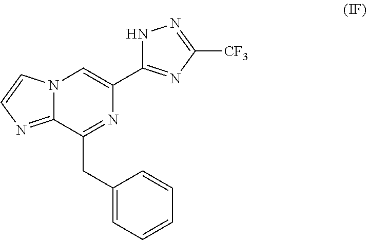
C12=NC=CN1C=C(C1=NC([CF3])=NN1)N=C2CC1=CC=CC=C1
